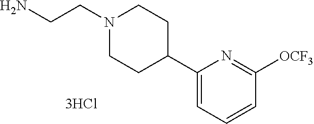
C1(C2CCN(CCN)CC2)=CC=CC([OCF3])=N1
